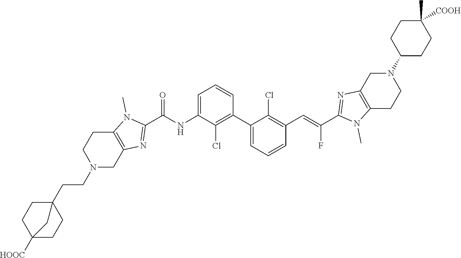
C1(C2=CC=CC(C=C(C3=NC4=C(N3C)CCN(C3CCC(C)([COOH])CC3)C4)F)=C2Cl)=C(Cl)C(NC(C2=NC3=C(N2C)CCN(CCC24CCC([HOOC])(CC2)C4)C3)=O)=CC=C1
